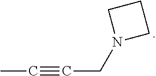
CC#CCN1CCC1
